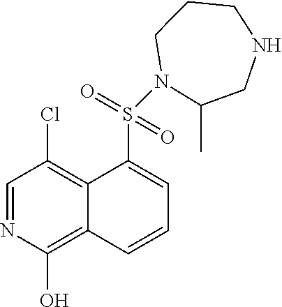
C1=NC(O)=C2C(=C1Cl)C(S(=O)(=O)N1CCCNCC1C)=CC=C2
